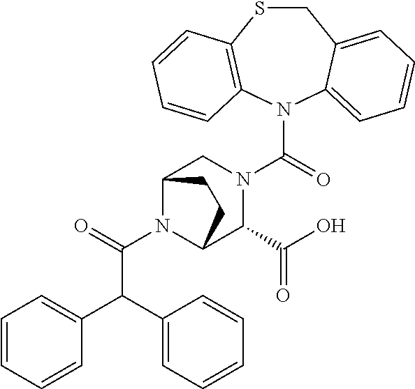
C(C(N1C2C(C(O)=O)N(C(N3C4=CC=CC=C4CSC4=C3C=CC=C4)=O)CC1CC2)=O)(C1=CC=CC=C1)C1=CC=CC=C1
